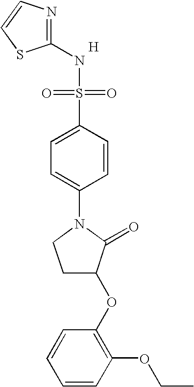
N1=C(NS(=O)(=O)C2=CC=C(N3CCC(OC4=C(OCC)C=CC=C4)C3=O)C=C2)SC=C1.[H]
